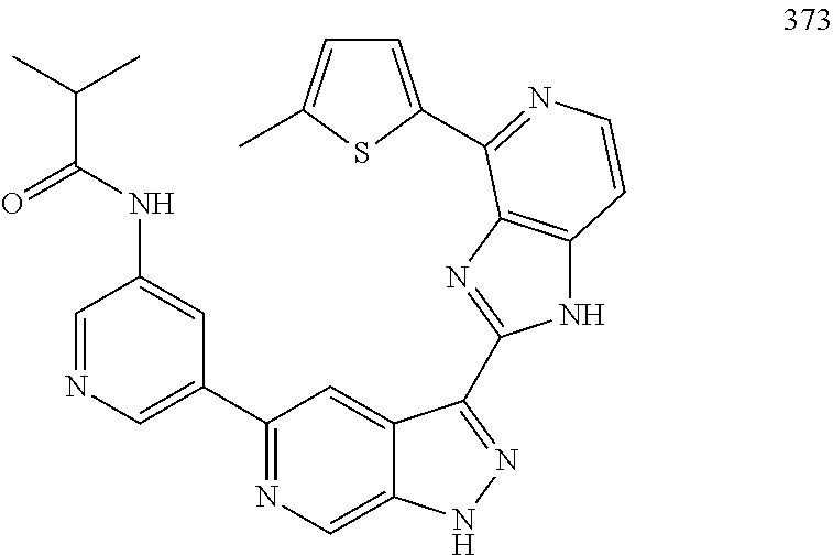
C1=NC=C(C2=NC=C3C(=C2)C(C2=NC4=C(N2)C=CN=C4C2=CC=C(C)S2)=NN3)C=C1NC(C(C)C)=O
